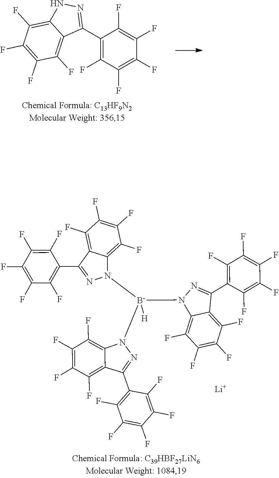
C1(C2=NNC3=C(F)C(F)=C(F)C(F)=C23)=C(F)C(F)=C(F)C(F)=C1F.C1(C2=NN([B-](N3N=C(C4=C(F)C(F)=C(F)C(F)=C4F)C4=C(F)C(F)=C(F)C(F)=C34)(N3N=C(C4=C(F)C(F)=C(F)C(F)=C4F)C4=C(F)C(F)=C(F)C(F)=C34)[H])C3=C(F)C(F)=C(F)C(F)=C23)=C(F)C(F)=C(F)C(F)=C1F.[Li]
